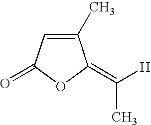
C1(C)=CC(=O)OC1=C([H])C
